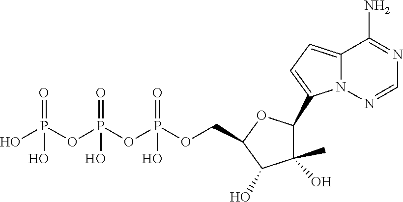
C12=CC=C(C3C(O)(C)C(O)C(COP(OP(OP(O)(=O)O)(=O)O)(=O)O)O3)N1N=CN=C2N
